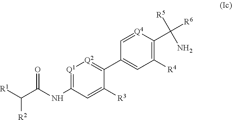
[R1]C(C(NC1=[Q1][Q2]=C(C2=CC([R4])=C(C([R6])([R5])N)[Q4]=C2)C([R3])=C1)=O)[R2]
